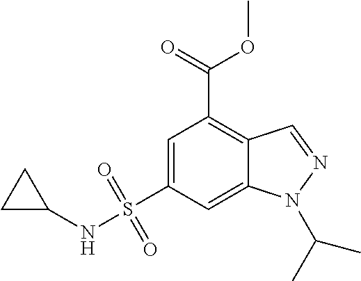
C1=C(S(=O)(=O)NC2CC2)C=C2C(=C1C(OC)=O)C=NN2C(C)C
